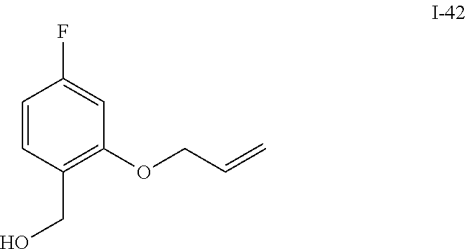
O(CC=C)C1=C(CO)C=CC(F)=C1
